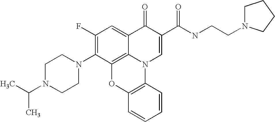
C1(F)=C(N2CCN(C(C)C)CC2)C2=C3C(=C1)C(=O)C(C(NCCN1CCCC1)=O)=CN3C1=C(O2)C=CC=C1
